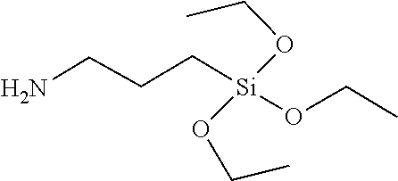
O(CC)[Si](OCC)(CCCN)OCC
